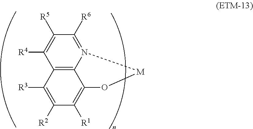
C1([R4])=C([R5])C([R6])=N2C3=C1C([R3])=C([R2])C([R1])=C3O[M]2
